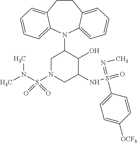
C12=CC=CC=C1N(C1CN(S(N(C)C)(=O)=O)CC(NS(=O)(=NC)C3=CC=C([OCF3])C=C3)C1O)C1=CC=CC=C1CC2
